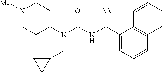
N1([Me])CCC(N(C(=O)NC(C2=CC=CC3=C2C=CC=C3)[Me])CC2CC2)CC1
